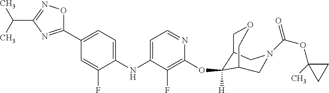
C1(NC2=CC=NC(OC3([H])C4COCC3CN(C(OC3(C)CC3)=O)C4)=C2F)=CC=C(C2=NC(C(C)C)=NO2)C=C1F
